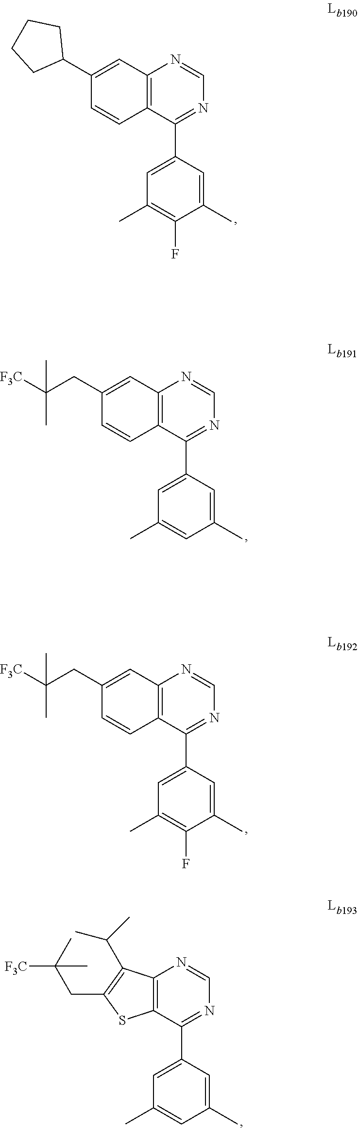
C12=C(C(C3=CC(C)=C(F)C(C)=C3)=NC=N1)C=CC(C1CCCC1)=C2.C12=C(C(C3=CC(C)=CC(C)=C3)=NC=N1)C=CC(CC([F3C])(C)C)=C2.C12=C(C(C3=CC(C)=C(F)C(C)=C3)=NC=N1)C=CC(CC([F3C])(C)C)=C2.C12=C(C(C3=CC(C)=CC(C)=C3)=NC=N1)SC(CC(C)(C)[F3C])=C2C(C)C
